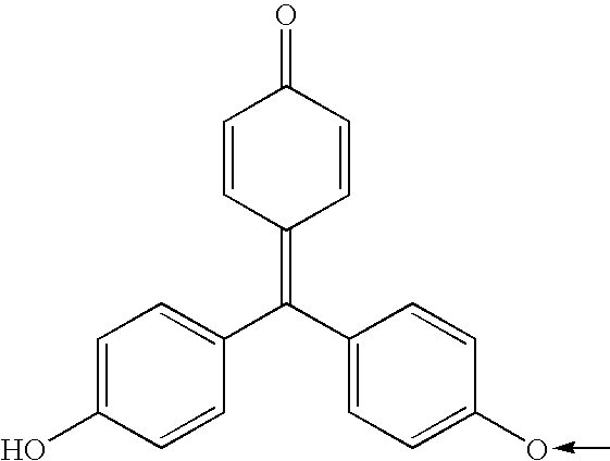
OC1=CC=C(C(C2=CC=C(O<-C)C=C2)=C2C=CC(=O)C=C2)C=C1
